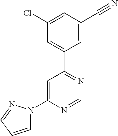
C1(N2C=CC=N2)=CC(C2=CC(Cl)=CC(C#N)=C2)=NC=N1
